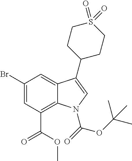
C1(Br)=CC(C(OC)=O)=C2C(=C1)C(C1CCS(=O)(=O)CC1)=CN2C(OC(C)(C)C)=O
